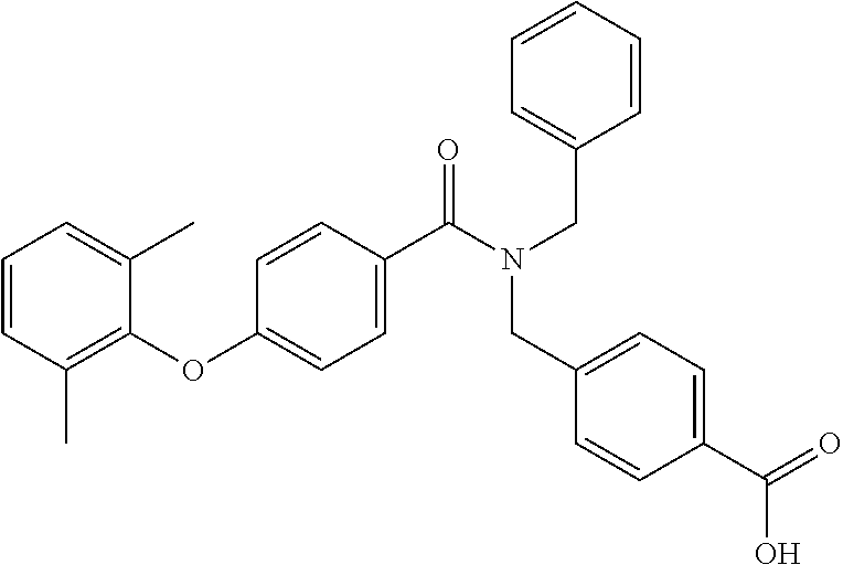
C1(OC2=CC=C(C(N(CC3=CC=CC=C3)CC3=CC=C(C(=O)O)C=C3)=O)C=C2)=C(C)C=CC=C1C
